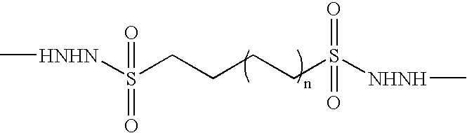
C(S([NHNH]C)(=O)=O)CCCS([HNHN]C)(=O)=O
